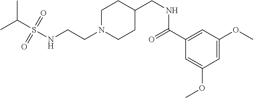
N(CCN1CCC(CNC(C2=CC(OC)=CC(OC)=C2)=O)CC1)S(C(C)C)(=O)=O
